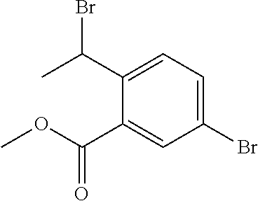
C1(Br)=CC=C(C(C)Br)C(C(OC)=O)=C1
